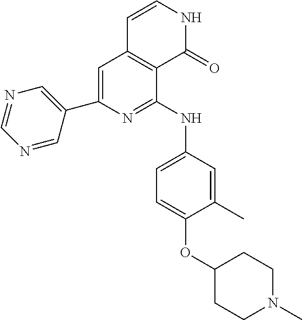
C1(C2=CC3=C(C(NC4=CC=C(OC5CCN(C)CC5)C(C)=C4)=N2)C(=O)NC=C3)=CN=CN=C1
